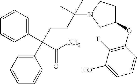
C1=CC=C(C(C(=O)N)(C2=CC=CC=C2)CCC(N2CC(OC3=C(F)C(O)=CC=C3)CC2)(C)C)C=C1
